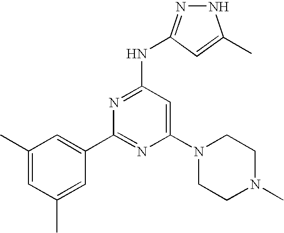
C1(C2=NC(N3CCN(C)CC3)=CC(NC3=NNC(C)=C3)=N2)=CC(C)=CC(C)=C1
